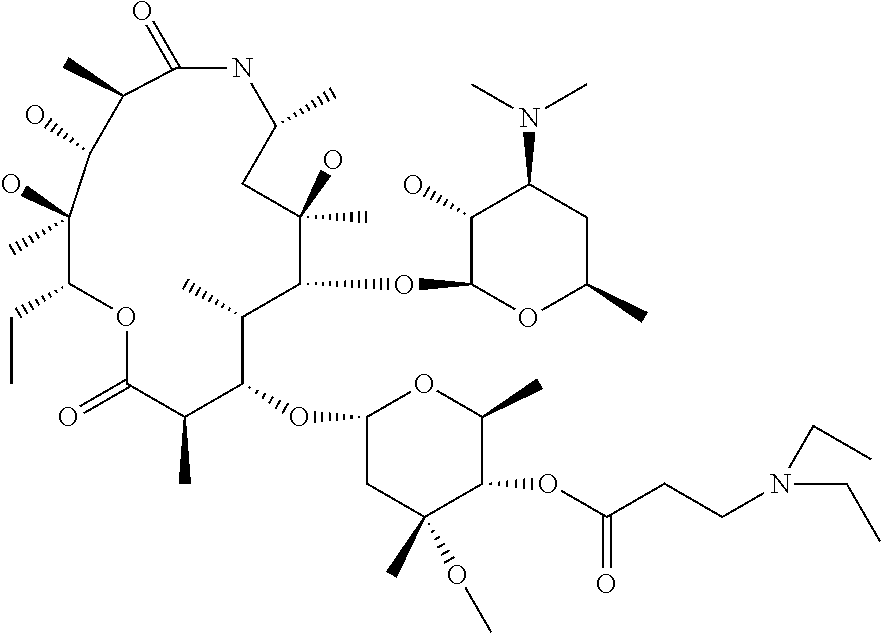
C1(=O)NC(C)CC(O)(C)C(OC2OC(C)CC(N(C)C)C2O)C(C)C(OC2CC(C)(OC)C(OC(CCN(CC)CC)=O)C(C)O2)C(C)C(=O)OC(CC)C(C)(O)C(O)C1C
